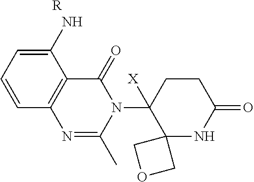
C1(N)=CC=CC2=C1C(=O)N(C1([X])C3(NC(=O)CC1)COC3)C(C)=N2.[R]
